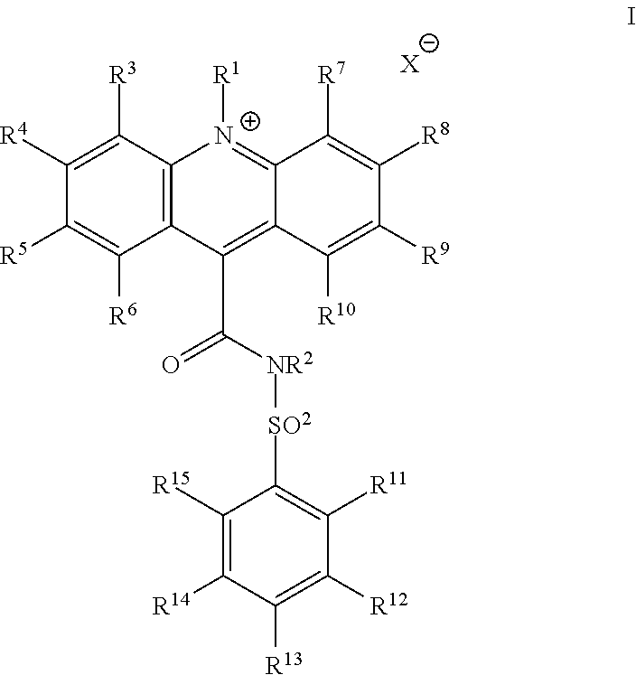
C1([R5])=C([R6])C2=C(C([R3])=C1[R4])[N+]([R1])=C1C(=C2C(=O)[NR2][SO2]C2=C([R11])C([R12])=C([R13])C([R14])=C2[R15])C([R10])=C([R9])C([R8])=C1[R7].[X]
